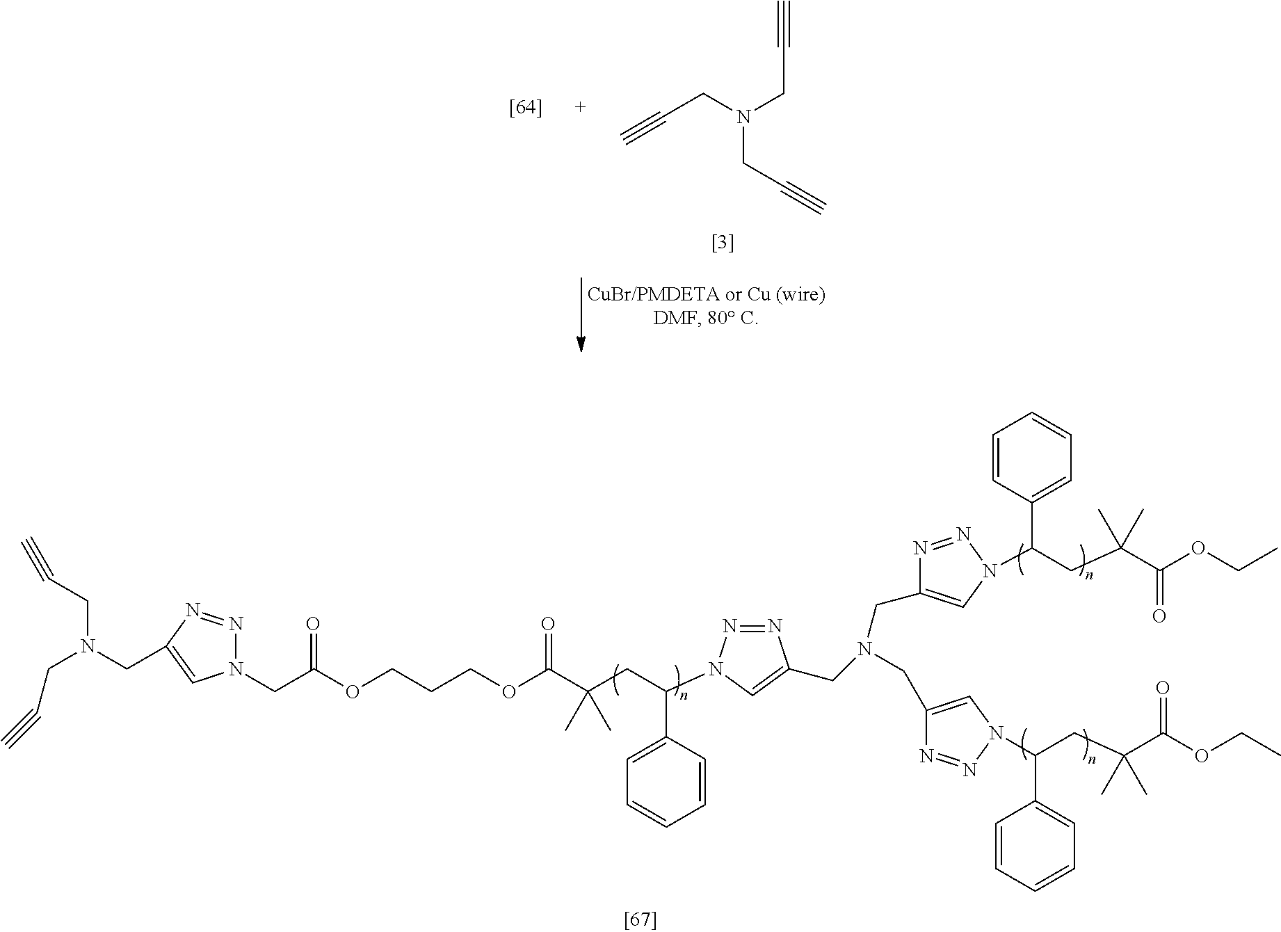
C(N(CC#C)CC#C)C#C.O(CCCOC(C(CC(C1=CC=CC=C1)N1N=NC(CN(CC2=CN(C(CC(C(OCC)=O)(C)C)C3=CC=CC=C3)N=N2)CC2=CN(C(CC(C(OCC)=O)(C)C)C3=CC=CC=C3)N=N2)=C1)(C)C)=O)C(CN1N=NC(CN(CC#C)CC#C)=C1)=O
